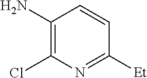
C1(N)=C(Cl)N=C([Et])C=C1
